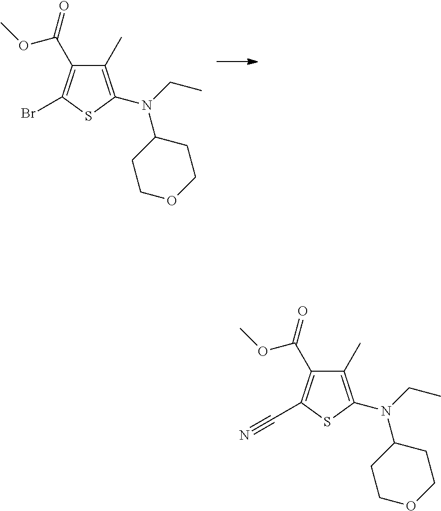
C1(C)=C(N(CC)C2CCOCC2)SC(Br)=C1C(=O)OC.C1(C)=C(N(CC)C2CCOCC2)SC(C#N)=C1C(=O)OC
